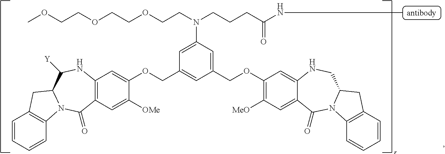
C1(COC2=C([MeO])C=C3C(=C2)NCC2CC4=C(C=CC=C4)N2C3=O)=CC(N(CCCC(NC)=O)CCOCCOCCOC)=CC(COC2=CC3=C(C=C2[OMe])C(=O)N2C4=C(C=CC=C4)CC2C([Y])N3)=C1
